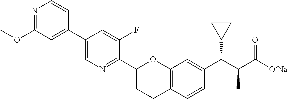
N1=C(OC)C=C(C2=CN=C(C3CCC4=C(O3)C=C(C(C(C([O-Na+])=O)C)C3CC3)C=C4)C(F)=C2)C=C1
